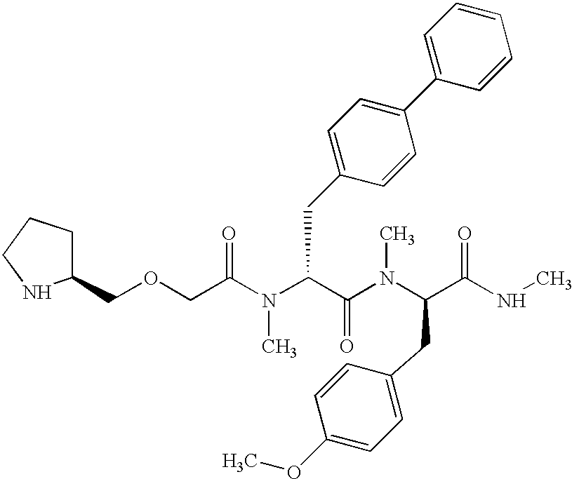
O(CC(N(C(C(N(C(C(NC)=O)CC1=CC=C(OC)C=C1)C)=O)CC1=CC=C(C2=CC=CC=C2)C=C1)C)=O)CC1CCCN1
